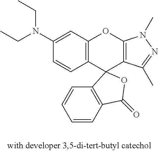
C1(N(CC)CC)=CC2=C(C=C1)C1(C3=C(O2)N(C)N=C3C)C2=C(C=CC=C2)C(=O)O1
